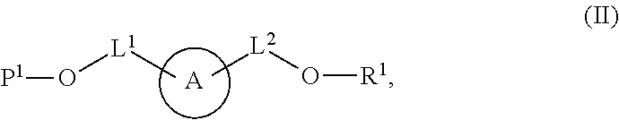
[A].C[L2]O[R1].[L1](C)O[P1]
